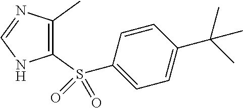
C1(S(C2=CC=C(C(C)(C)C)C=C2)(=O)=O)=C(C)N=CN1
